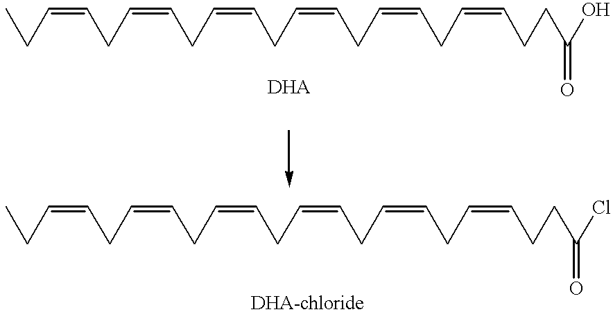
C(C=CCC)C=CCC=CCC=CCC=CCC=CCCC(O)=O.C(C=CCC)C=CCC=CCC=CCC=CCC=CCCC(Cl)=O
